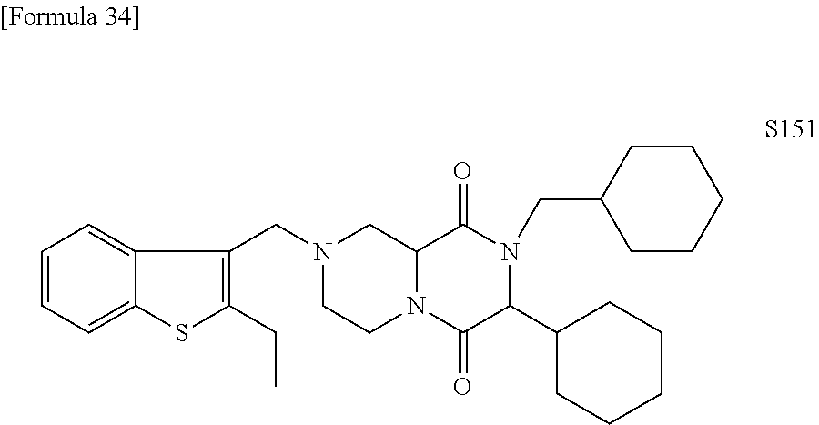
N1(CC2=C(CC)SC3=CC=CC=C23)CCN2C(C1)C(=O)N(CC1CCCCC1)C(C1CCCCC1)C2=O
